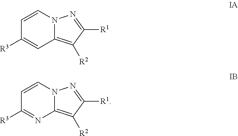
C1=CN2C(=C([R2])C([R1])=N2)C=C1[R3].C1=CN2C(=C([R2])C([R1])=N2)N=C1[R3]
